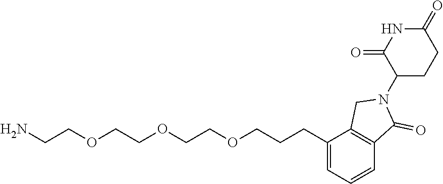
C1(CCCOCCOCCOCCN)=CC=CC2=C1CN(C1CCC(=O)NC1=O)C2=O
